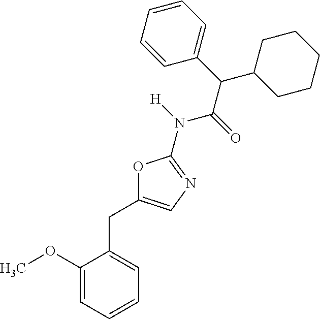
C1(OC)=CC=CC=C1CC1=CN=C(N(C(C(C2CCCCC2)C2=CC=CC=C2)=O)[H])O1
